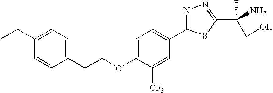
C1=CC(CCOC2=CC=C(C3=NN=C(C(N)(CO)C)S3)C=C2[CF3])=CC=C1CC
